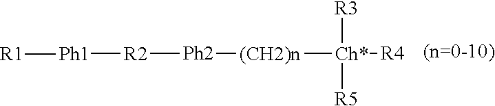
[Ph2]([(CH2)n][Ch*]([R4])([R3])[R5])[R2][Ph1][R1]
